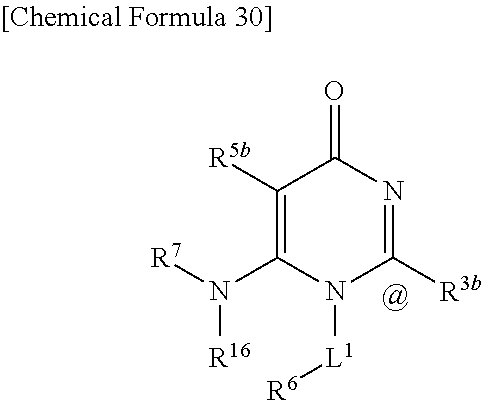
C1([R5b])=C(N([R16])[R7])N([L1][R6])C([R3b])=NC1=O
